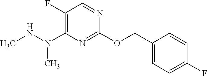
C1(F)=C(N(NC)C)N=C(OCC2=CC=C(F)C=C2)N=C1
